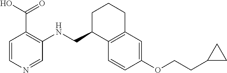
C1=CN=CC(NCC2C3=C(CCC2)C=C(OCCC2CC2)C=C3)=C1C(=O)O
